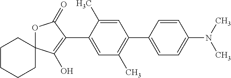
C1CCCC2(C1)OC(=O)C(C1=CC(C)=C(C3=CC=C(N(C)C)C=C3)C=C1C)=C2O
